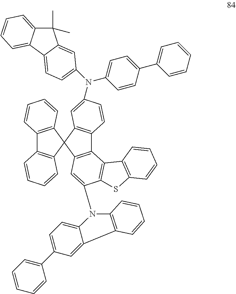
C12=C(C3(C4=C1C=CC=C4)C1=C(C4=C3C=C(N(C3=CC=C(C5=CC=CC=C5)C=C3)C3=CC=C5C6=CC=CC=C6C(C)(C)C5=C3)C=C4)C3=C(C(N4C5=C(C=CC=C5)C5=CC(C6=CC=CC=C6)=CC=C45)=C1)SC1=C3C=CC=C1)C=CC=C2
